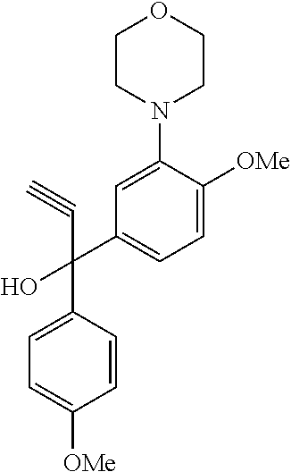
C1=CC(C(C2=CC=C([OMe])C(N3CCOCC3)=C2)(O)C#C)=CC=C1[OMe]
